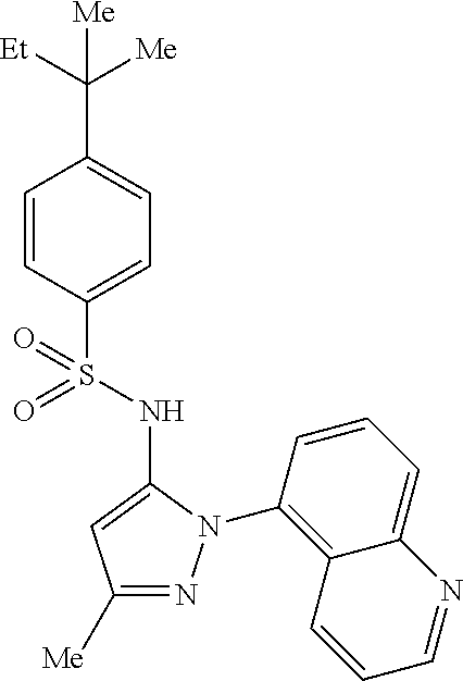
C1(C([Et])([Me])[Me])=CC=C(S(=O)(=O)NC2=CC([Me])=NN2C2=C3C(=CC=C2)N=CC=C3)C=C1
